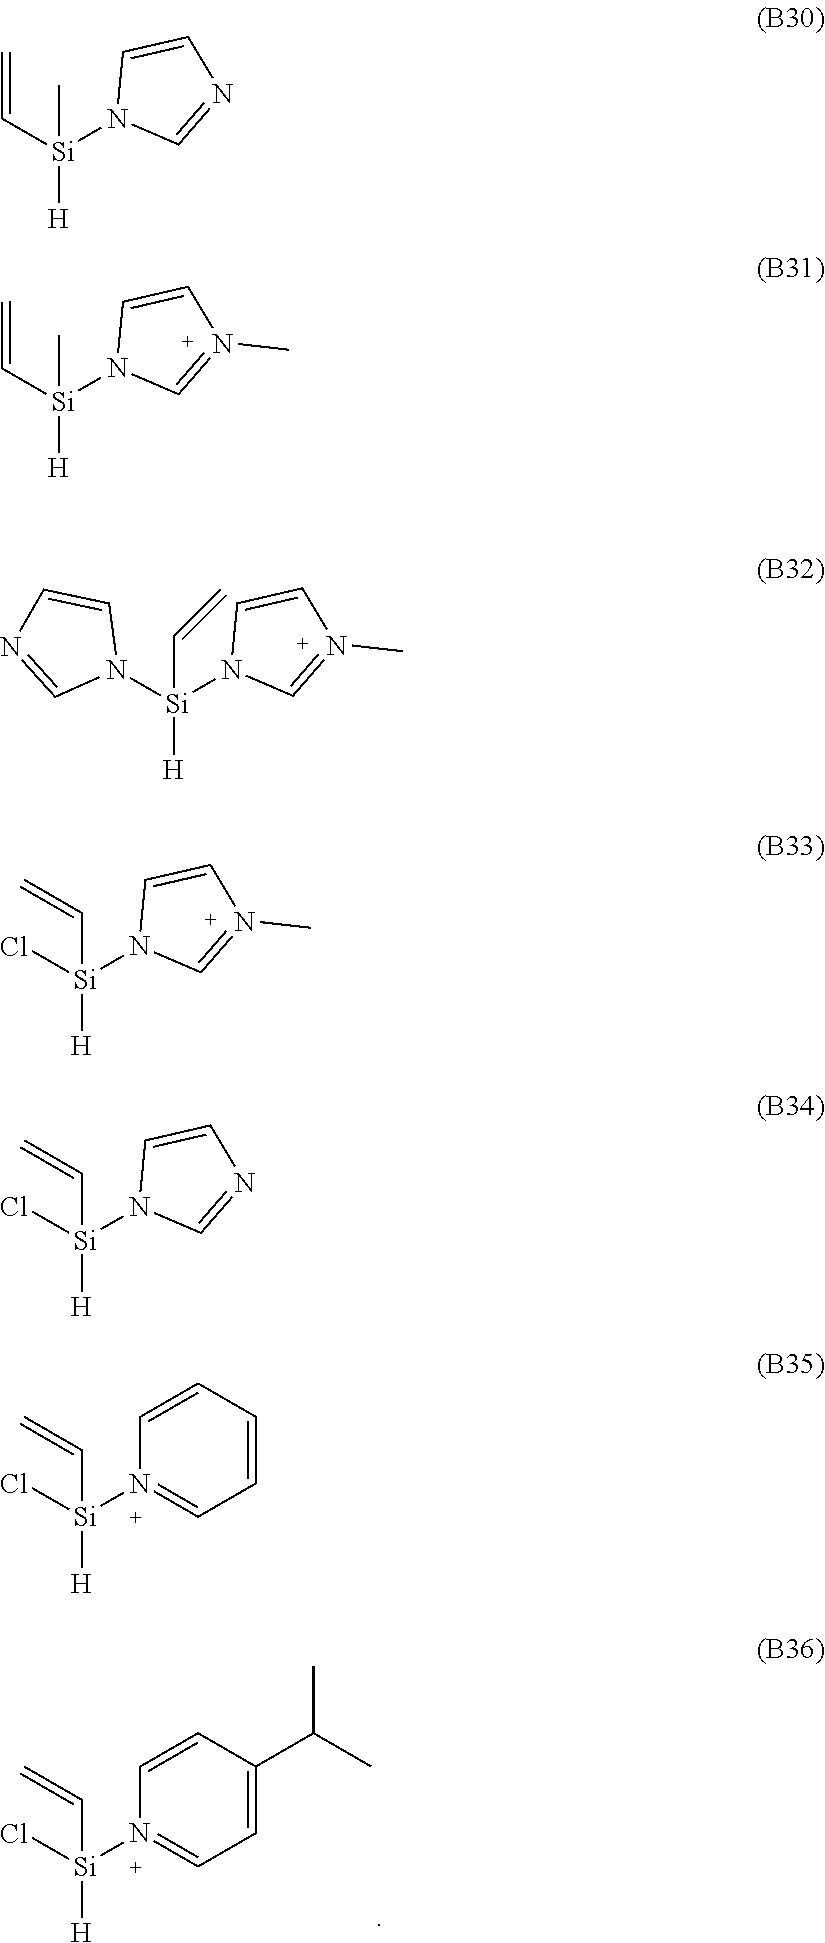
Cl[Si](C=C)(N1=CC=C(C(C)C)C=C1)[H].C=C[Si](C)(N1C=NC=C1)[H].C=C[Si](C)(N1C=N(C)C=C1)[H].N1([Si](C=C)(N2C=N(C)C=C2)[H])C=CN=C1.Cl[Si](C=C)(N1C=N(C)C=C1)[H].Cl[Si](C=C)(N1C=NC=C1)[H].Cl[Si](C=C)(N1=CC=CC=C1)[H]
